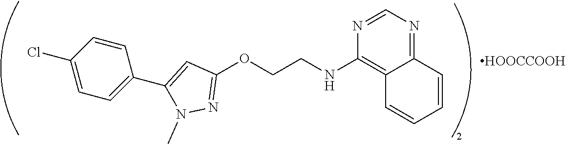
C1(NCCOC2=NN(C)C(C3=CC=C(Cl)C=C3)=C2)=C2C(=NC=N1)C=CC=C2.[HOOCCOOH]
